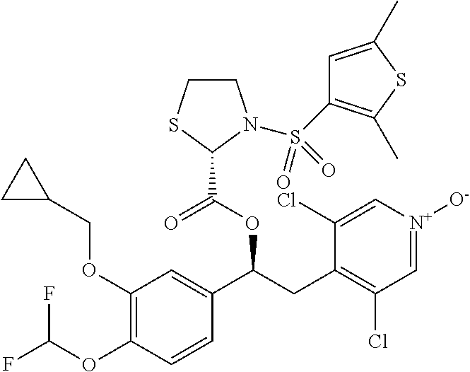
C1(OCC2CC2)=C(OC(F)F)C=CC(C(CC2=C(Cl)C=[N+]([O-])C=C2Cl)OC(=O)C2N(S(=O)(=O)C3=C(C)SC(C)=C3)CCS2)=C1
